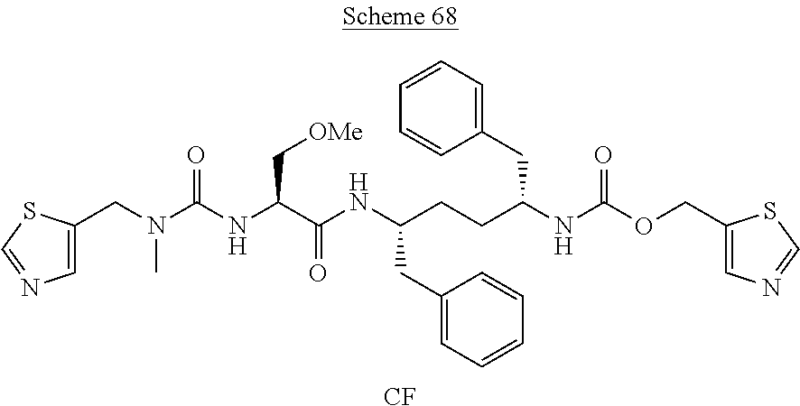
[CF].C(NC(C(NC(N(CC1=CN=CS1)C)=O)C[OMe])=O)(CCC(NC(OCC1=CN=CS1)=O)CC1=CC=CC=C1)CC1=CC=CC=C1
